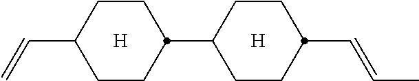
C(C1CCC(C2CCC(C=C)CC2)CC1)=CC.[H].[H]
